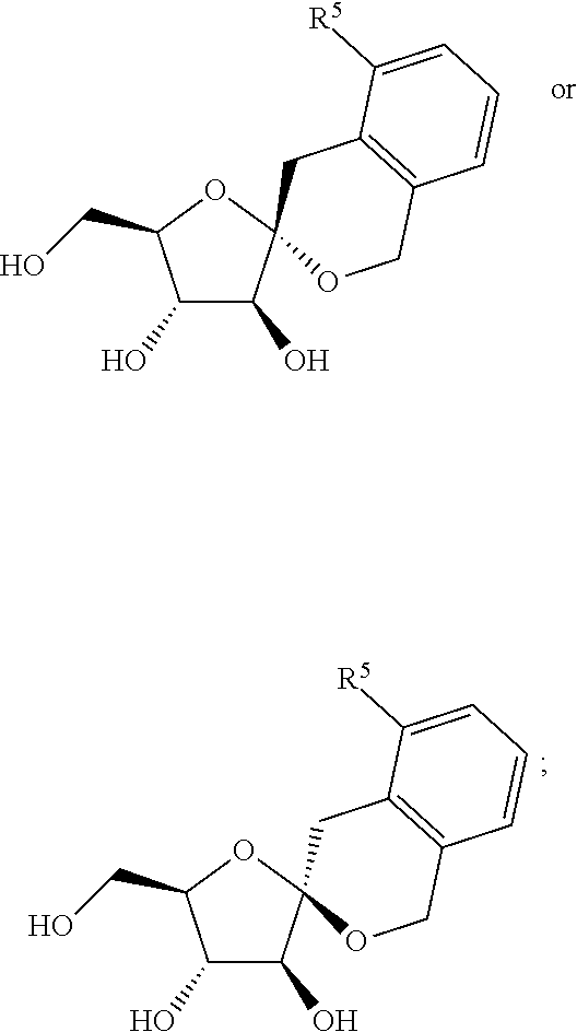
C1(O)C(O)C2(OC1CO)OCC1=C(C2)C([R5])=CC=C1.C1(O)C(O)C2(OC1CO)OCC1=C(C2)C([R5])=CC=C1
